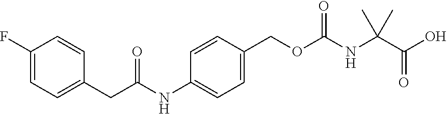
C1=C(COC(NC(C(O)=O)(C)C)=O)C=CC(NC(CC2=CC=C(F)C=C2)=O)=C1
